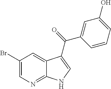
BrC1=CN=C2C(=C1)C(C(=O)C1=CC(O)=CC=C1)=CN2
